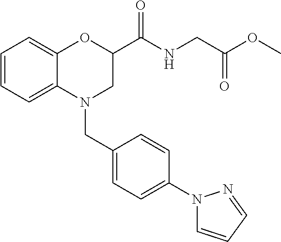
C1=CC=C2C(=C1)OC(C(NCC(OC)=O)=O)CN2CC1=CC=C(N2C=CC=N2)C=C1
